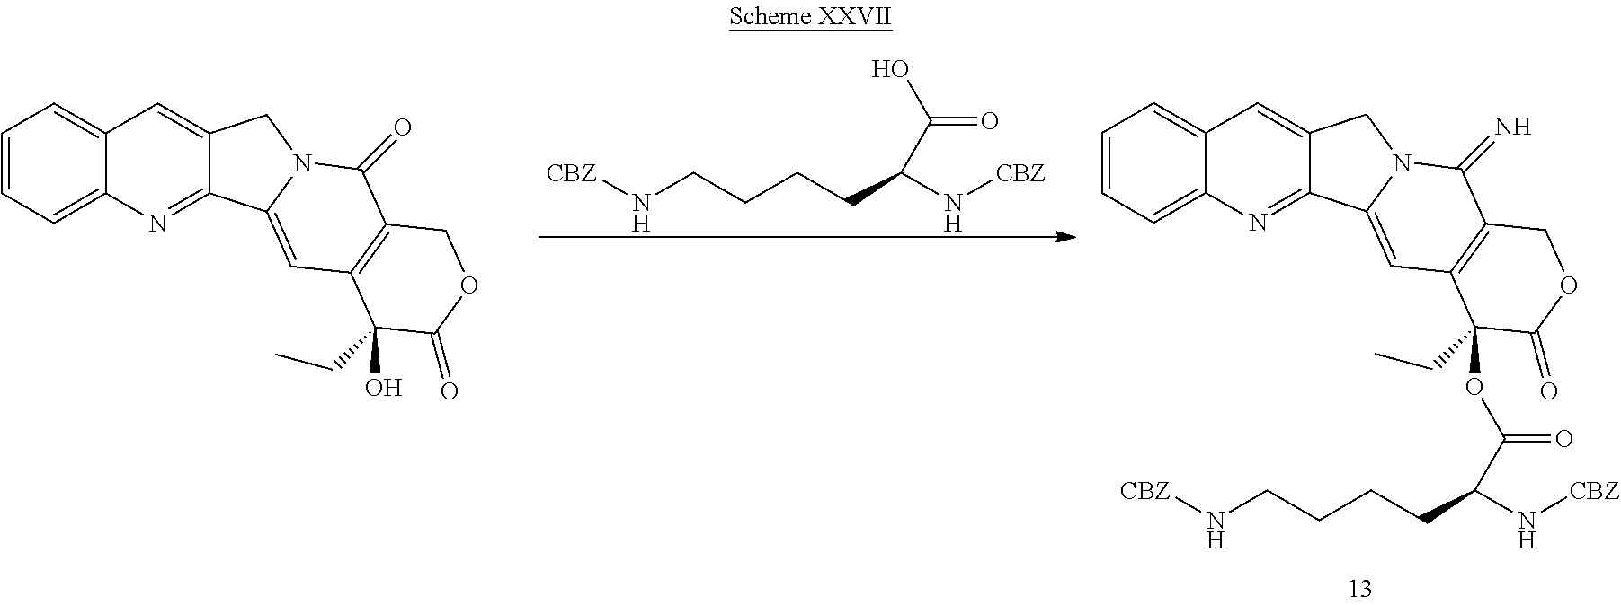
[CBZ]NCCCCC(C(=O)O)N[CBZ].C1=CC=C2C(=C1)C=C1C(=N2)C2=CC3=C(C(=N)N2C1)COC(=O)C3(OC(C(CCCCN[CBZ])N[CBZ])=O)CC.C1=CC=C2C(=C1)C=C1C(=N2)C2=CC3=C(C(=O)N2C1)COC(=O)C3(O)CC
